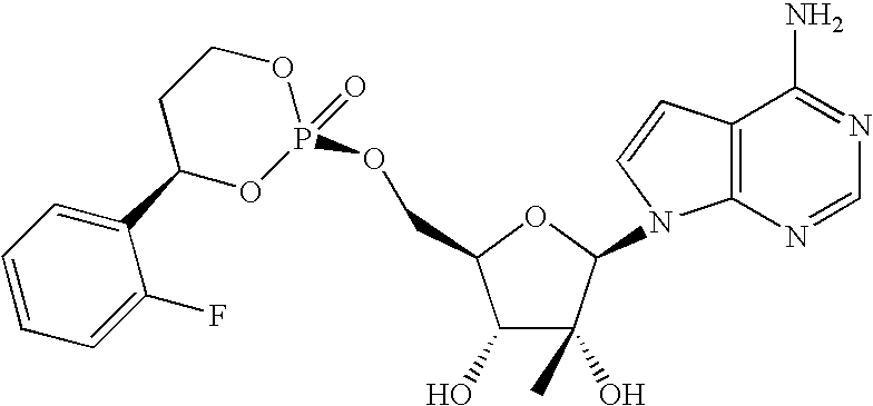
C1(O)C(O)(C)C(N2C3=C(C=C2)C(N)=NC=N3)OC1COP1(=O)OCCC(C2=CC=CC=C2F)O1
